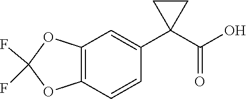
C12=C(C=CC(C3(C(O)=O)CC3)=C1)OC(F)(F)O2
